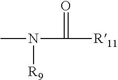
O=C([R11])N(C)[R9]
